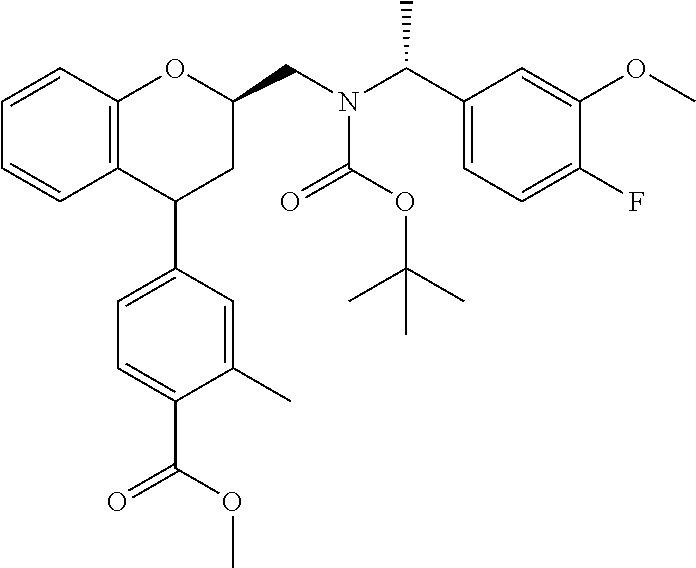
C12=C(C=CC=C1)OC(CN(C(C1=CC=C(F)C(OC)=C1)C)C(OC(C)(C)C)=O)CC2C1=CC=C(C(=O)OC)C(C)=C1
